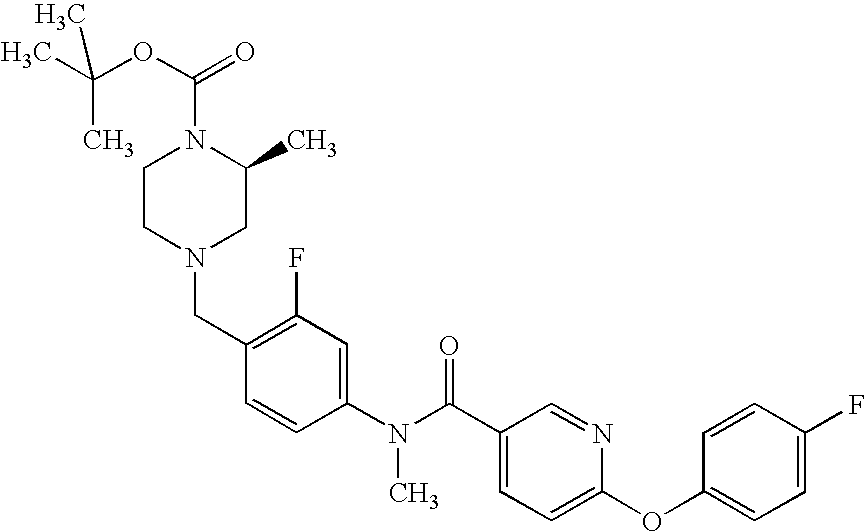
C1(CN2CC(C)N(C(OC(C)(C)C)=O)CC2)=C(F)C=C(N(C(C2=CC=C(OC3=CC=C(F)C=C3)N=C2)=O)C)C=C1
